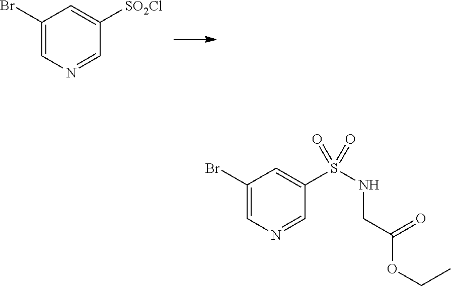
C1(Br)=CN=CC([SO2Cl])=C1.C1(Br)=CN=CC(S(NCC(=O)OCC)(=O)=O)=C1
